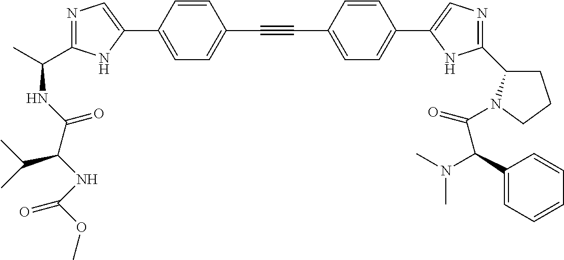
N1=C(C(NC(C(NC(OC)=O)C(C)C)=O)C)NC(C2=CC=C(C#CC3=CC=C(C4=CN=C(C5CCCN5C(=O)C(C5=CC=CC=C5)N(C)C)N4)C=C3)C=C2)=C1
